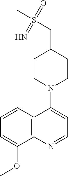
C12=C(N=CC=C1N1CCC(CS(C)(=O)=N)CC1)C(OC)=CC=C2
